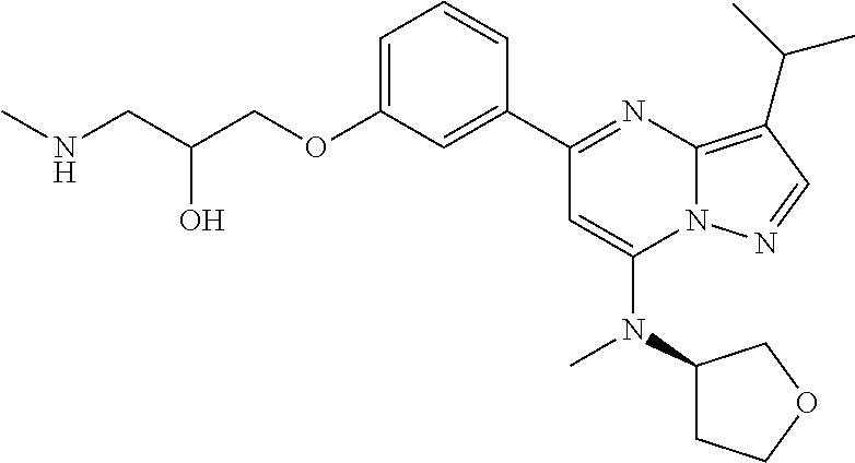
C1=C(OCC(CNC)O)C=C(C2=NC3=C(C(C)C)C=NN3C(N(C3CCOC3)C)=C2)C=C1
